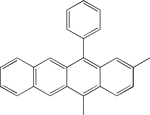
C12=C(C=CC=C1)C=C1C(=C2)C(C2=CC=CC=C2)=C2C(=C1C)C=CC(C)=C2
